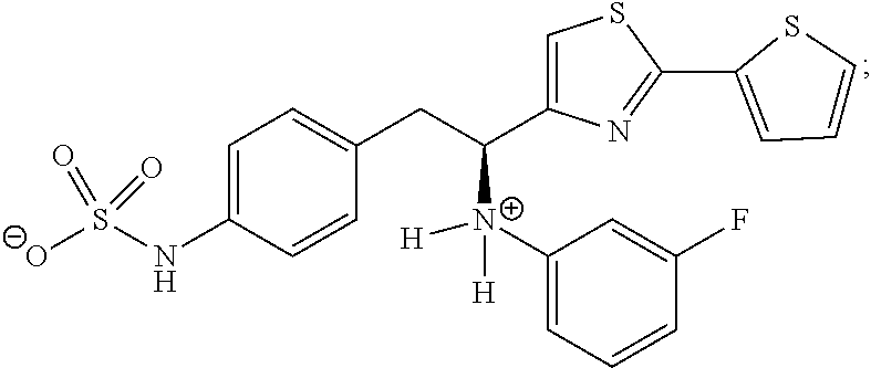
C1=C(NS([O-])(=O)=O)C=CC(CC(C2=CSC(C3=CC=CS3)=N2)[N+](C2=CC=CC(F)=C2)([H])[H])=C1
